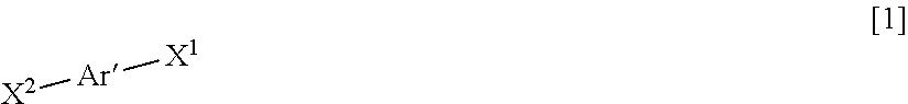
[X2][Ar][X1]
